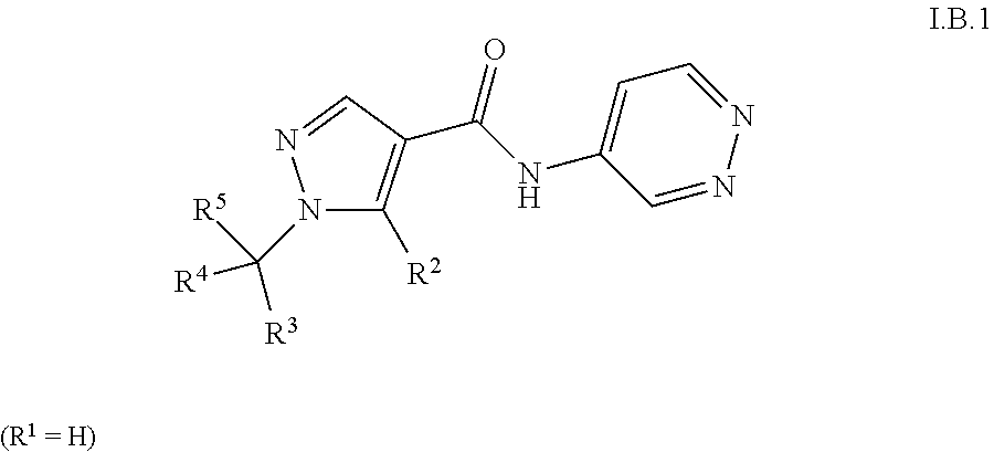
N1(C([R4])([R3])[R5])C([R2])=C(C(=O)NC2=CC=NN=C2)C=N1.[(R1 = H)]
